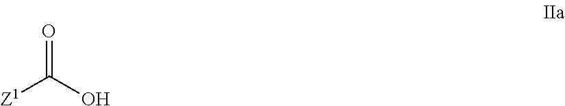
O=C([Z1])O
